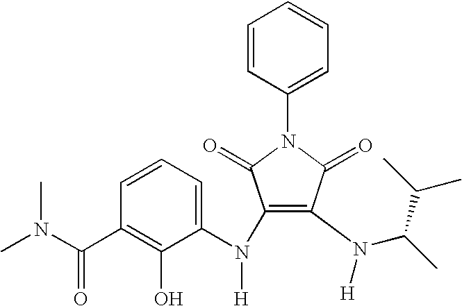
C1(N(C2=CC=CC(C(N(C)C)=O)=C2O)[H])=C(N(C(C)C(C)C)[H])C(=O)N(C2=CC=CC=C2)C1=O
